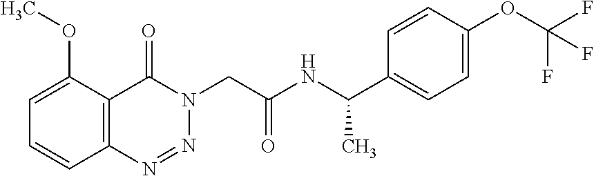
C1=C(OC)C2=C(C=C1)N=NN(CC(NC(C1=CC=C(OC(F)(F)F)C=C1)C)=O)C2=O
